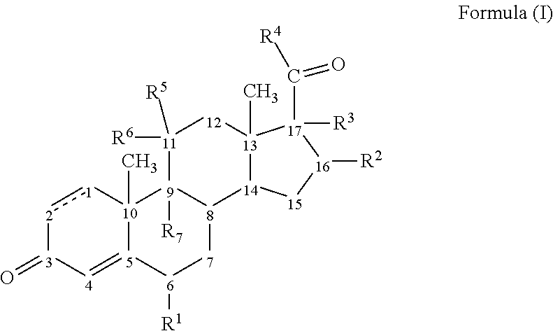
[2]1:[1][10]2(C)[5](=[4][3]1=O)[6]([R1])[7][8]1[9]2([R7])[11]([R6])([R5])[12][13]2(C)[14]1[15][16]([R2])[17]2([R3])C(=O)[R4]
